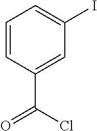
C1=CC(C(Cl)=O)=CC(I)=C1
